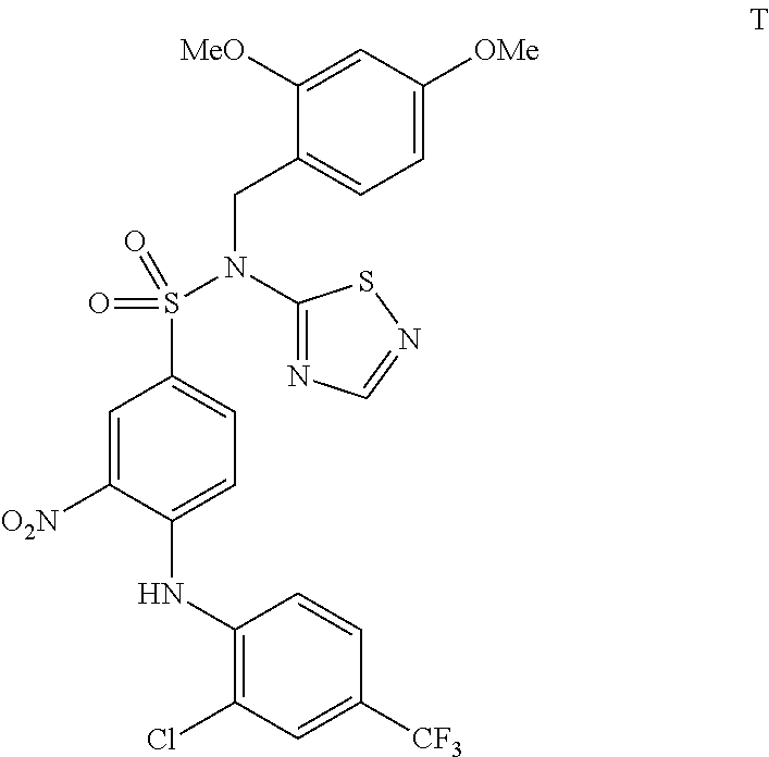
C1=C([O2N])C(NC2=C(Cl)C=C([CF3])C=C2)=CC=C1S(=O)(N(CC1=CC=C([OMe])C=C1[MeO])C1=NC=NS1)=O
